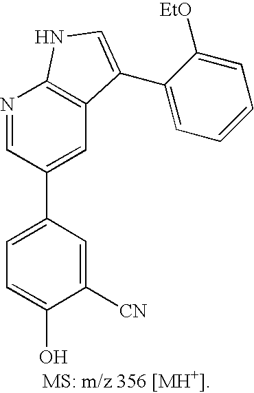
C1=C(C2=CC3=C(N=C2)NC=C3C2=CC=CC=C2[EtO])C=C([CN])C(O)=C1
